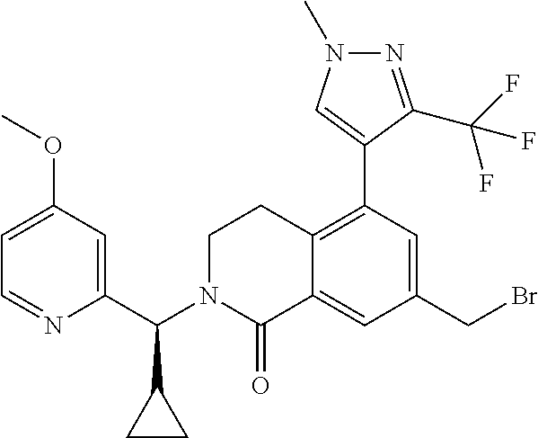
C1(CBr)=CC(C2=CN(C)N=C2C(F)(F)F)=C2C(=C1)C(=O)N(C(C1=CC(OC)=CC=N1)C1CC1)CC2
